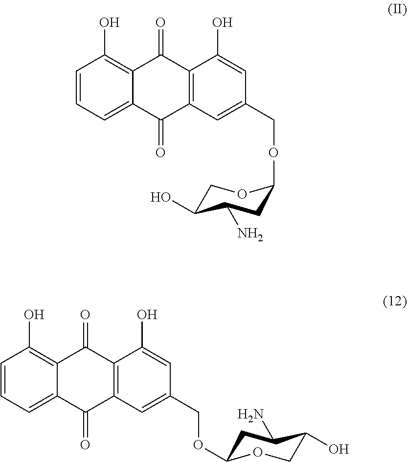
C1=CC=C2C(=C1O)C(=O)C1=C(C2=O)C=C(COC2CC(N)C(O)CO2)C=C1O.C1=CC=C2C(=C1O)C(=O)C1=C(C2=O)C=C(COC2CC(N)C(O)CO2)C=C1O
